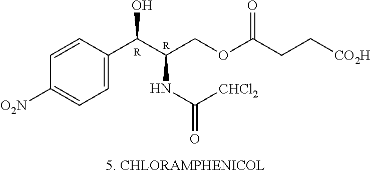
C1=CC(C(C(COC(CC[CO2H])=O)NC([CHCl2])=O)O)=CC=C1[O2N].[R].[R]
